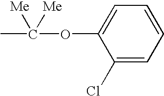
C1(Cl)=CC=CC=C1OC(C)([Me])[Me]
